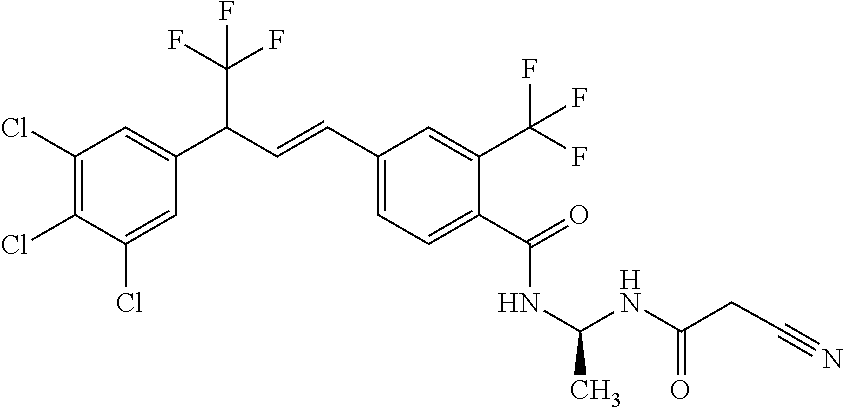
C1(Cl)=C(Cl)C(Cl)=CC(C(C=CC2=CC=C(C(=O)NC(C)NC(=O)CC#N)C(C(F)(F)F)=C2)C(F)(F)F)=C1
